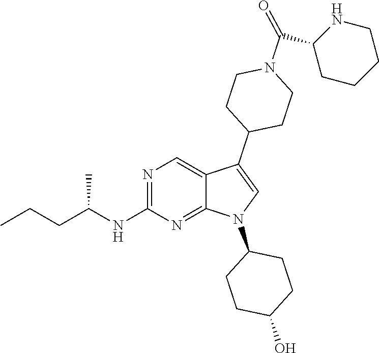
N1=C(NC(CCC)C)N=C2C(=C1)C(C1CCN(C(C3CCCCN3)=O)CC1)=CN2C1CCC(O)CC1
